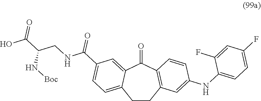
C1CC2=C(C(=O)C3=CC(C(NCC(C(O)=O)N[Boc])=O)=CC=C13)C=CC(NC1=CC=C(F)C=C1F)=C2
